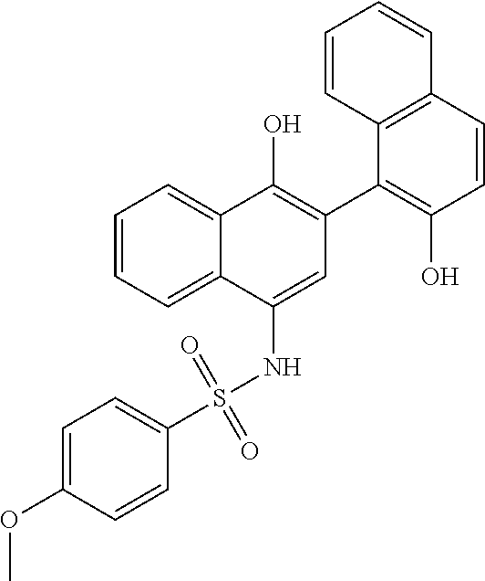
C1=C(OC)C=CC(S(NC2=CC(C3=C(O)C=CC4=C3C=CC=C4)=C(O)C3=CC=CC=C23)(=O)=O)=C1
